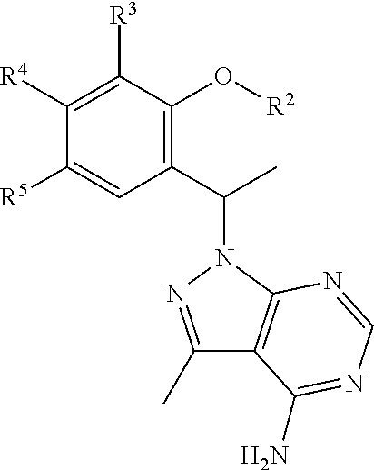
C1(C(C)N2N=C(C)C3=C2N=CN=C3N)=C(O[R2])C([R3])=C([R4])C([R5])=C1
